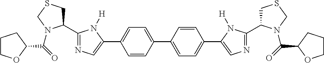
C1=CC(C2=CC=C(C3=CN=C(C4CSCN4C(=O)C4OCCC4)N3[H])C=C2)=CC=C1C1=CN=C(C2CSCN2C(=O)C2OCCC2)N1[H]
